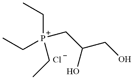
C([P+](CC)(CC)CC(O)CO)C.[Cl-]
